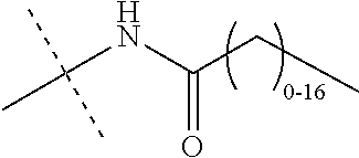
C(NC(CC)=O)(C)(C)C
